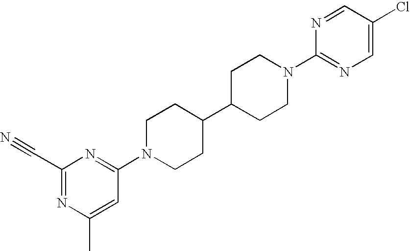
C1(C#N)=NC(C)=CC(N2CCC(C3CCN(C4=NC=C(Cl)C=N4)CC3)CC2)=N1
